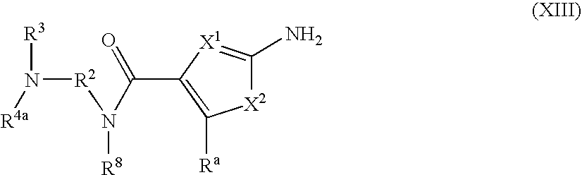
[X2]1C(N)=[X1]C(C(=O)N([R8])[R2]N([R3])[R4a])=C1[Ra]
